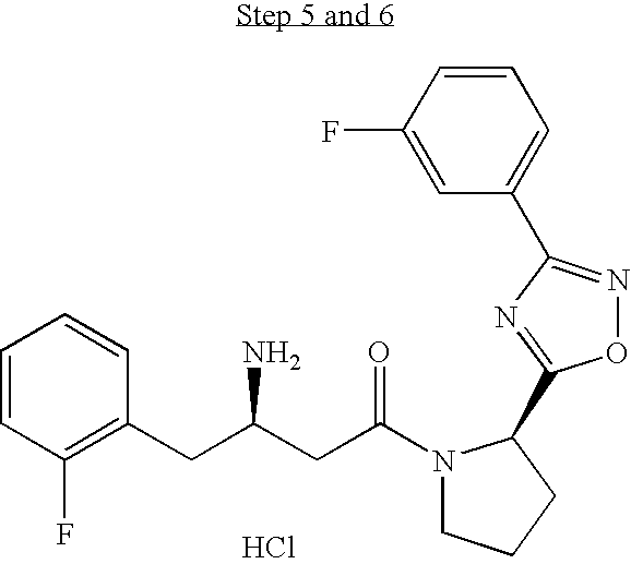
Cl.C1=CC(F)=C(CC(CC(N2CCCC2C2=NC(C3=CC=CC(F)=C3)=NO2)=O)N)C=C1
